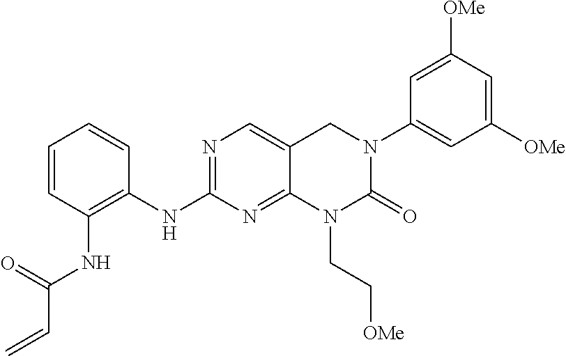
C1(NC2=C(NC(C=C)=O)C=CC=C2)=NC=C2C(=N1)N(CC[OMe])C(=O)N(C1=CC([OMe])=CC([OMe])=C1)C2
